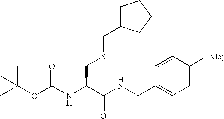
O(C(NC(C(NCC1=CC=C([OMe])C=C1)=O)CSCC1CCCC1)=O)C(C)(C)C
